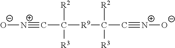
[O-][N+]#CC([R9]C(C#[N+][O-])([R2])[R3])([R2])[R3]
